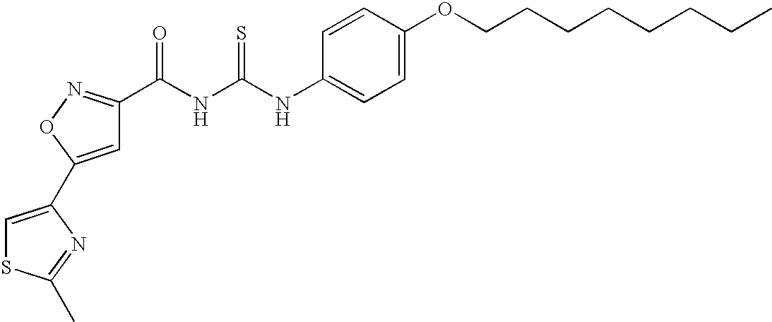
C1=C(C2=CSC(C)=N2)ON=C1C(NC(NC1=CC=C(OCCCCCCCC)C=C1)=S)=O
